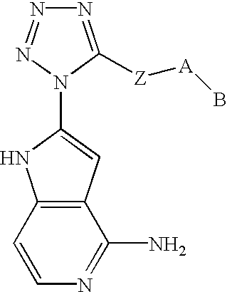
N1=C([Z][A]B)N(C2=CC3=C(C=CN=C3N)N2)N=N1
